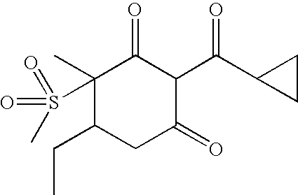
C1(C)(S(=O)(=O)C)C(CC)CC(=O)C(C(C2CC2)=O)C1=O
